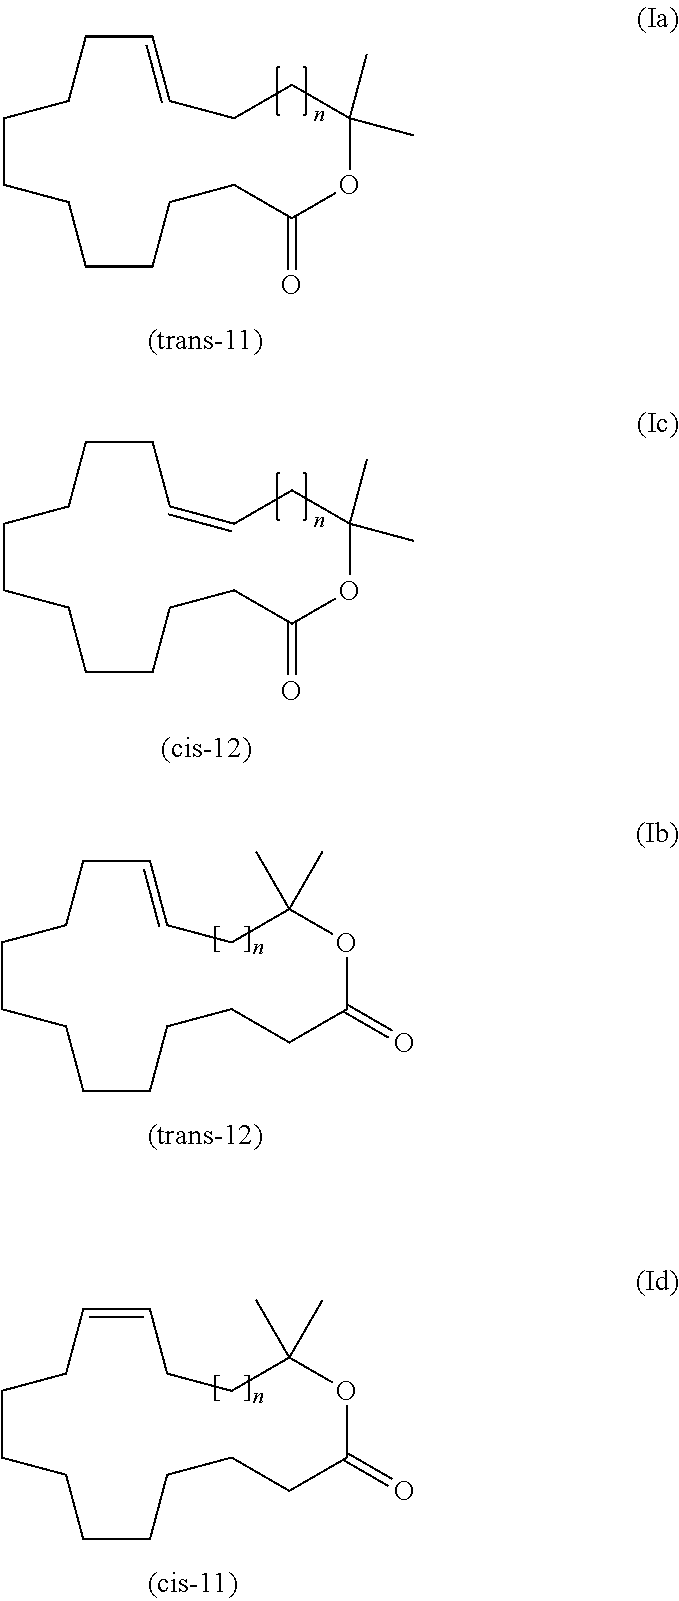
C1CCCCCCCCC(=O)OC(C)(C)CCC=C1.C1CCCCCCCCC(=O)OC(C)(C)CC=CC1.C1CCCCCCCCCC(=O)OC(C)(C)CC=C1.C1=CCCC(C)(C)OC(=O)CCCCCCCCC1
